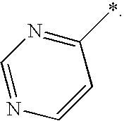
C1=NC=CC(*)=N1
